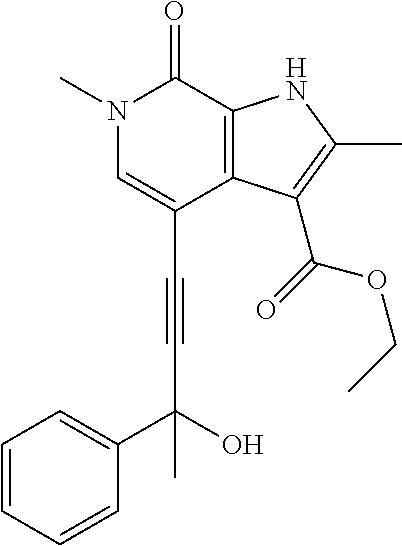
C(C1=CN(C)C(=O)C2=C1C(C(=O)OCC)=C(C)N2)#CC(C1=CC=CC=C1)(O)C
